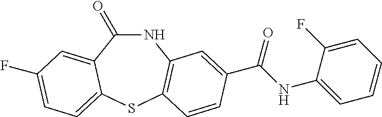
N1C(=O)C2=CC(F)=CC=C2SC2=C1C=C(C(NC1=CC=CC=C1F)=O)C=C2
